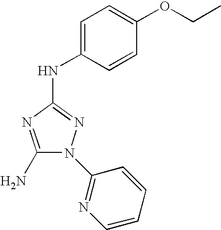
C1(N)=NC(NC2=CC=C(OCC)C=C2)=NN1C1=NC=CC=C1
